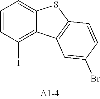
C1=CC(I)=C2C(=C1)SC1=C2C=C(Br)C=C1
